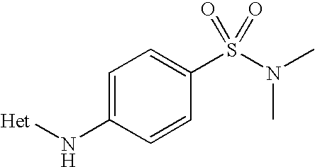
C1=C(N[Het])C=CC(S(N(C)C)(=O)=O)=C1
